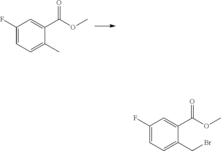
C1(F)=CC=C(C)C(C(OC)=O)=C1.C1(F)=CC=C(CBr)C(C(OC)=O)=C1
